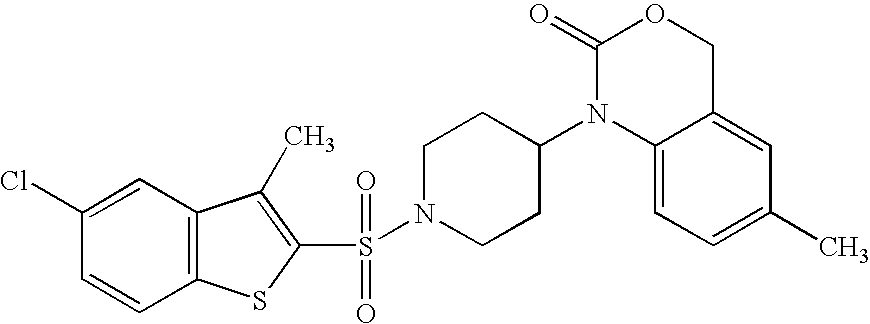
C1(=O)N(C2CCN(S(=O)(=O)C3=C(C)C4=C(C=CC(Cl)=C4)S3)CC2)C2=CC=C(C)C=C2CO1
